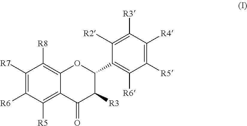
C1([R7])=C([R6])C([R5])=C2C(=C1[R8])OC(C1=C([R6])C([R5])=C([R4])C([R3])=C1[R2])C([R3])C2=O
